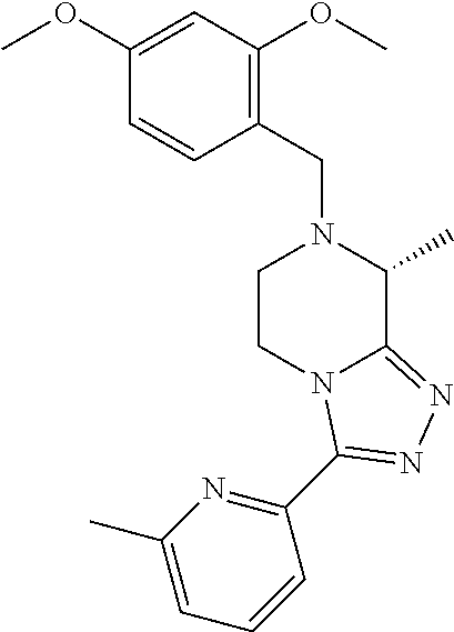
C1(OC)=CC(OC)=C(CN2C(C)C3=NN=C(C4=NC(C)=CC=C4)N3CC2)C=C1
